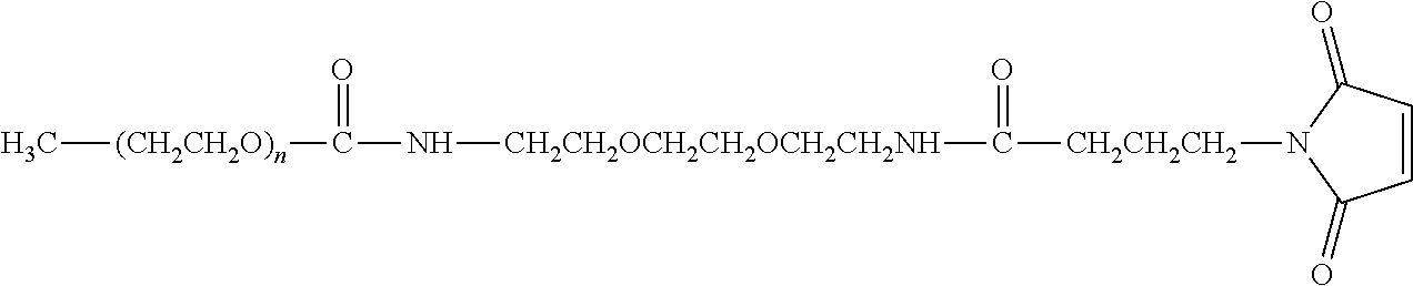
N1([CH2CH2CH2]C([CH2CH2OCH2CH2OCH2CH2NH]NC([(CH2CH2O)n]C)=O)=O)C(=O)C=CC1=O
